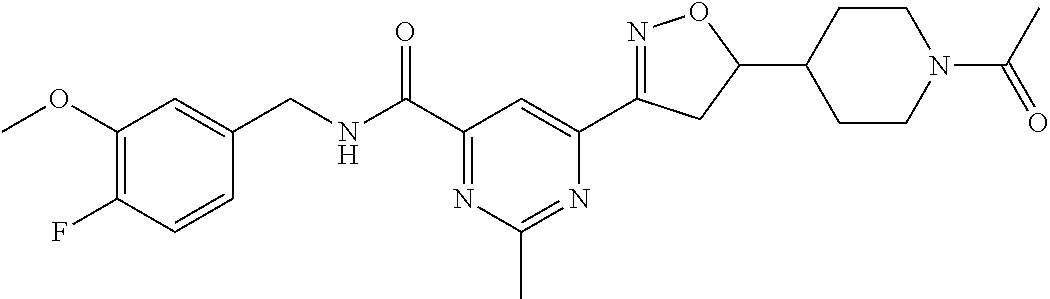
C1(CNC(C2=NC(C)=NC(C3=NOC(C4CCN(C(C)=O)CC4)C3)=C2)=O)=CC(OC)=C(F)C=C1
